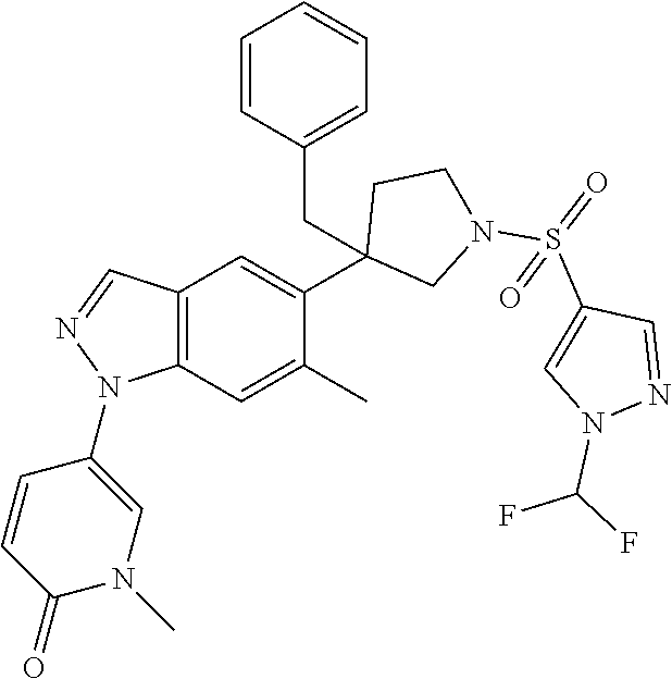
C1(C2=CC3=C(C=C2C)N(C2=CN(C)C(=O)C=C2)N=C3)(CC2=CC=CC=C2)CN(S(=O)(C2=CN(C(F)F)N=C2)=O)CC1
